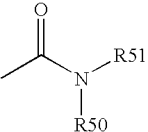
N([R50])(C(=O)C)[R51]
